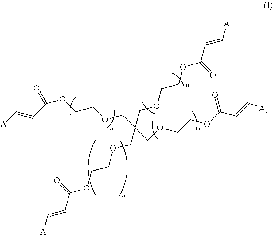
O(CC(COCCOC(C=C[A])=O)(COCCOC(C=C[A])=O)COCCOC(C=C[A])=O)CCOC(=O)C=C[A]
